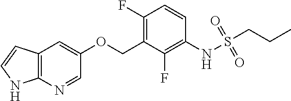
C1(F)=C(COC2=CC3=C(N=C2)NC=C3)C(F)=C(NS(CCC)(=O)=O)C=C1
